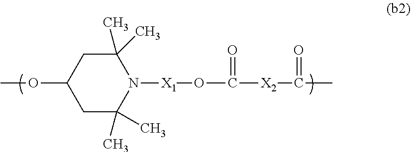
C1(C)(C)CC(OC)CC(C)(C)N1[X1]OC(=O)[X2]C(=O)C
